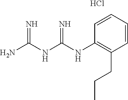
NC(NC(NC1=C(CCC)C=CC=C1)=N)=N.Cl
